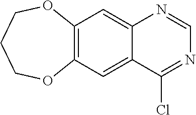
C12=C(C=C3C(=C1)N=CN=C3Cl)OCCCO2
